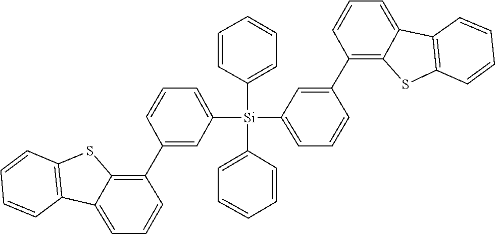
C1=CC=CC2=C1C1=CC=CC(C3=CC([Si](C4=CC=CC=C4)(C4=CC=CC(C5=C6C(=CC=C5)C5=C(C=CC=C5)S6)=C4)C4=CC=CC=C4)=CC=C3)=C1S2
